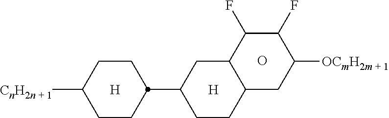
[H].[H].C1CC(C2CCC3C(C2)C(F)C(F)C([OCmH2m + 1])C3)CCC1[CnH2n + 1].O
